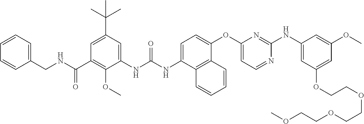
C1=C(NC(NC2=CC(C(C)(C)C)=CC(C(NCC3=CC=CC=C3)=O)=C2OC)=O)C2=C(C(OC3=CC=NC(NC4=CC(OCCOCCOCCOC)=CC(OC)=C4)=N3)=C1)C=CC=C2
